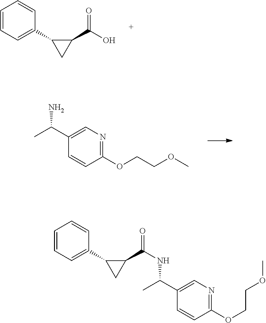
C1=CC=C(C2CC2C(O)=O)C=C1.C1(C(C)N)=CN=C(OCCOC)C=C1.C1=CC=C(C2CC2C(NC(C)C2=CN=C(OCCOC)C=C2)=O)C=C1
